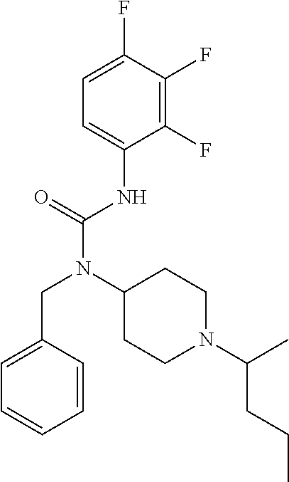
C1=C(F)C(F)=C(F)C(NC(N(C2CCN(C(C)CCC)CC2)CC2=CC=CC=C2)=O)=C1
